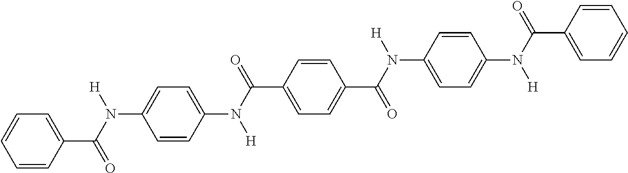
C1=CC(C(=O)N([H])C2=CC=C(N([H])C(=O)C3=CC=C(C(=O)N([H])C4=CC=C(N([H])C(=O)C5=CC=CC=C5)C=C4)C=C3)C=C2)=CC=C1
